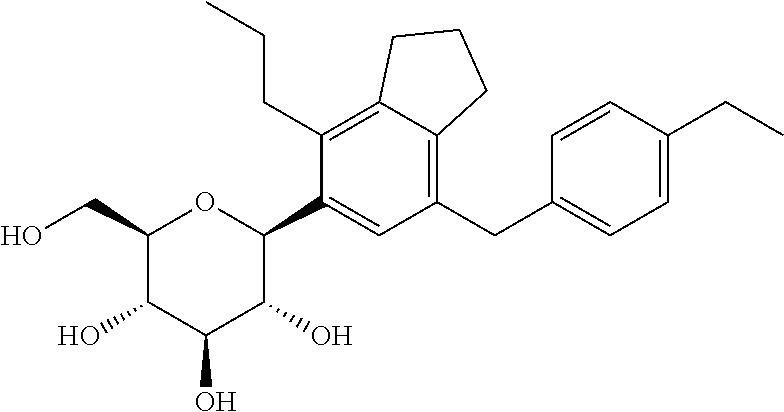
C1(CO)C(O)C(O)C(O)C(C2=CC(CC3=CC=C(CC)C=C3)=C3C(=C2CCC)CCC3)O1
